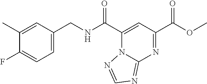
C(NC(C1=CC(C(OC)=O)=NC2=NC=NN12)=O)C1=CC=C(F)C(C)=C1
